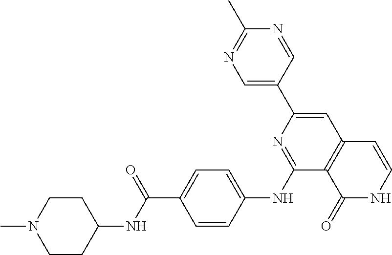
N1=CC(C2=CC3=C(C(NC4=CC=C(C(=O)NC5CCN(C)CC5)C=C4)=N2)C(=O)NC=C3)=CN=C1C
